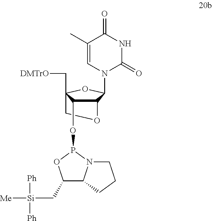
C12C(OP3OC(C[Si]([Ph])([Me])[Ph])C4N3CCC4)C(C[DMTrO])(OC1N1C(=O)NC(=O)C(C)=C1)CO2
